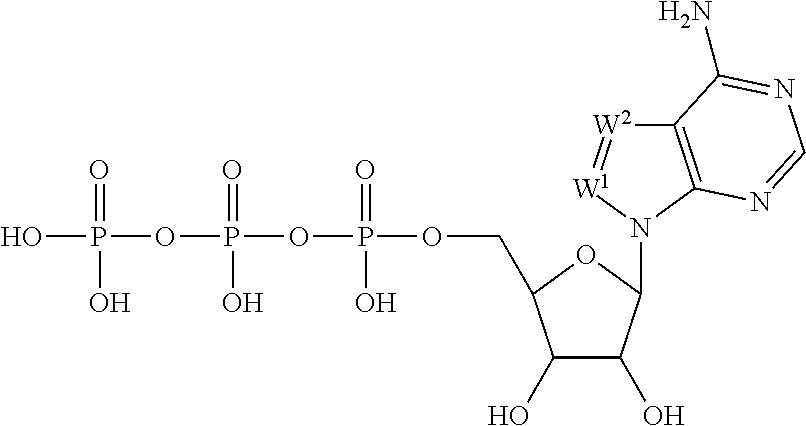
OP(OP(O)(=O)OP(=O)(O)OCC1C(O)C(O)C(N2[W1]=[W2]C3=C2N=CN=C3N)O1)(=O)O
